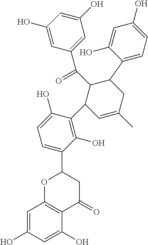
C1(C(C2C(C3=CC=C(O)C=C3O)CC(C)=CC2C2=C(O)C(C3OC4=C(C(=O)C3)C(O)=CC(O)=C4)=CC=C2O)=O)=CC(O)=CC(O)=C1
